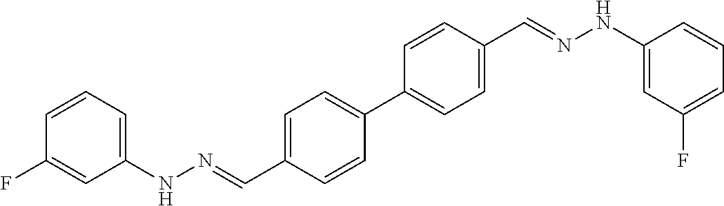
C1(NN=CC2=CC=C(C3=CC=C(C=NNC4=CC(F)=CC=C4)C=C3)C=C2)=CC=CC(F)=C1
